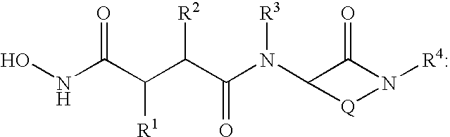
ONC(C(C(C(N(C1C(=O)N([R4:])[Q]1)[R3])=O)[R2])[R1])=O
